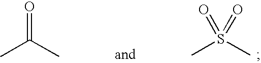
CS(C)(=O)=O.O=C(C)C
